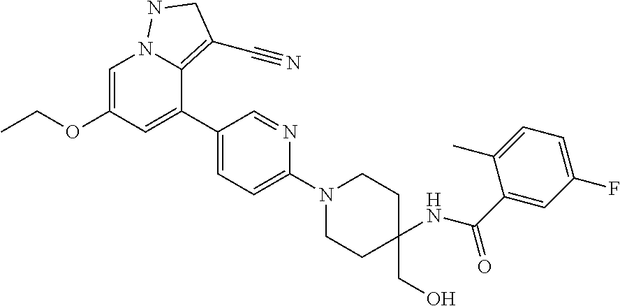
C1=C(OCC)C=C(C2=CC=C(N3CCC(NC(C4=CC(F)=CC=C4C)=O)(CO)CC3)N=C2)C2=C(C#N)CNN12
